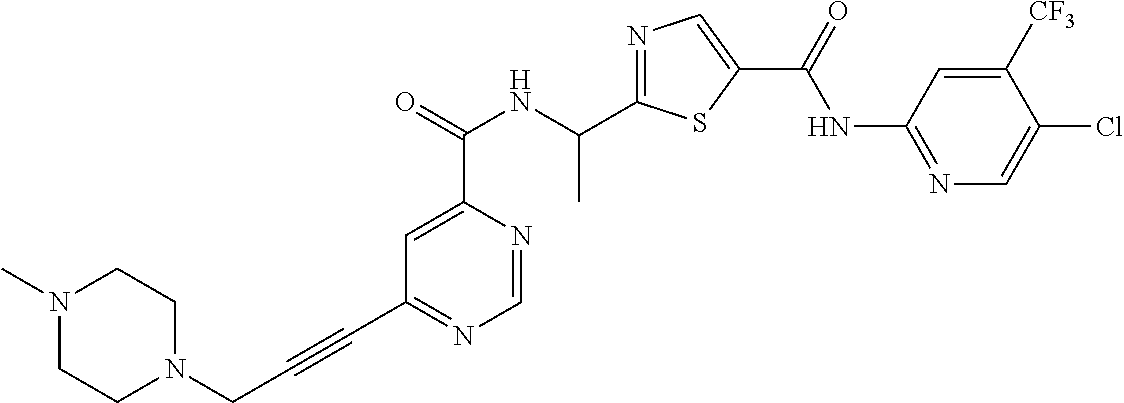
C1=NC(C(=O)NC(C2=NC=C(C(=O)NC3=NC=C(Cl)C([CF3])=C3)S2)C)=CC(C#CCN2CCN(C)CC2)=N1
